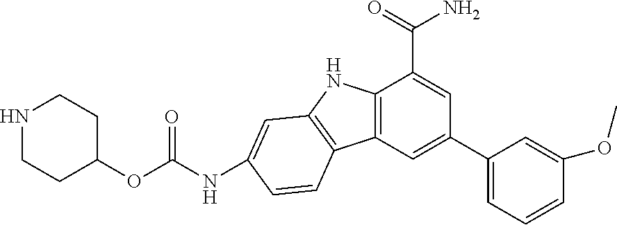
N1CCC(OC(NC2=CC3=C(C4=C(C(C(N)=O)=CC(C5=CC=CC(OC)=C5)=C4)N3)C=C2)=O)CC1
